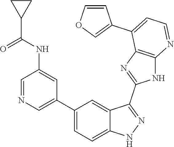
C1=NC=C(C2=CC=C3C(=C2)C(C2=NC4=C(N2)N=CC=C4C2=COC=C2)=NN3)C=C1NC(C1CC1)=O
